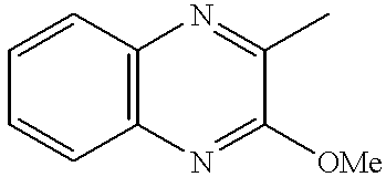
C1=CC2=C(C=C1)N=C([OMe])C(C)=N2
